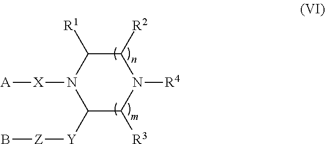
C1([R2])C([R1])N([X][A])C([Y][Z]B)C([R3])N1[R4]
